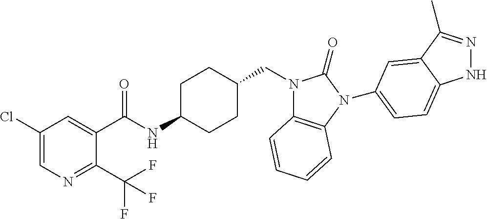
C1(Cl)=CN=C(C(F)(F)F)C(C(NC2CCC(CN3C4=C(N(C5=CC=C6NN=C(C)C6=C5)C3=O)C=CC=C4)CC2)=O)=C1
